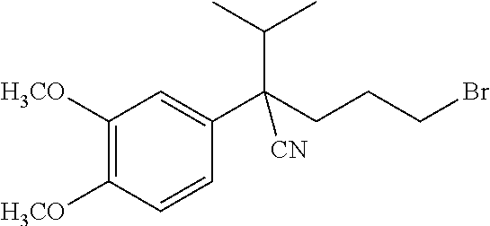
C1([H3CO])=C([H3CO])C=CC(C(CCCBr)(C(C)C)[CN])=C1
